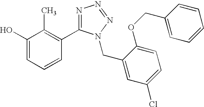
C1(O)=CC=CC(C2=NN=NN2CC2=CC(Cl)=CC=C2OCC2=CC=CC=C2)=C1C
